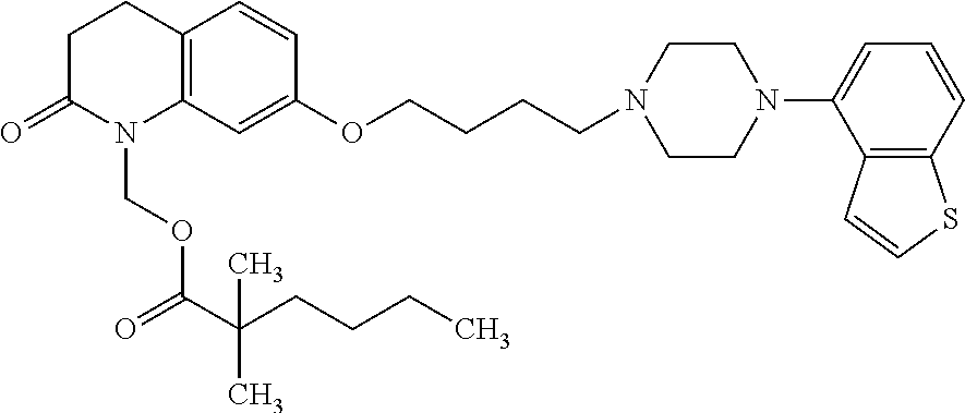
C12=C(C=C(OCCCCN3CCN(C4=CC=CC5=C4C=CS5)CC3)C=C1)N(COC(=O)C(C)(CCCC)C)C(=O)CC2
